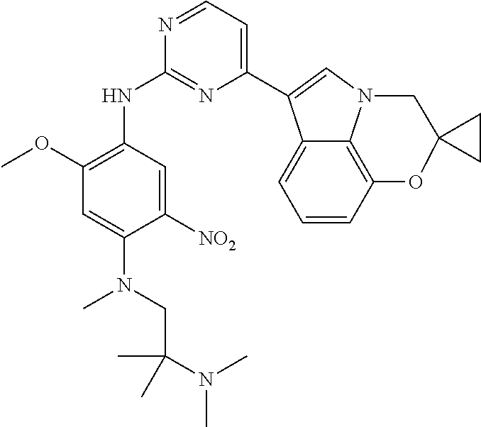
C12=C3C=CC=C1C(C1=CC=NC(NC4=C(OC)C=C(N(C)CC(N(C)C)(C)C)C([NO2])=C4)=N1)=CN2CC1(O3)CC1
